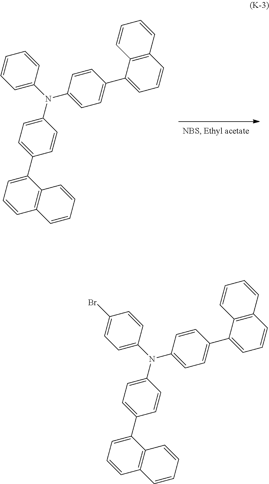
C1=C(N(C2=CC=C(C3=CC=CC4=C3C=CC=C4)C=C2)C2=CC=C(C3=CC=CC4=C3C=CC=C4)C=C2)C=CC(Br)=C1.C1=C(N(C2=CC=C(C3=CC=CC4=C3C=CC=C4)C=C2)C2=CC=C(C3=CC=CC4=C3C=CC=C4)C=C2)C=CC=C1
